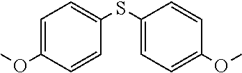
C1=C(OC)C=CC(SC2=CC=C(OC)C=C2)=C1
